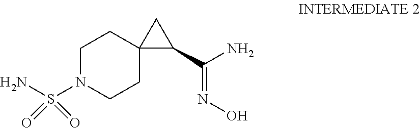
C1N(S(N)(=O)=O)CCC2(C1)C(C(=NO)N)C2
